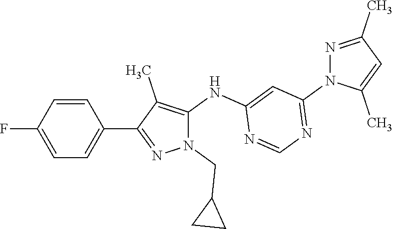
C1=CC(F)=CC=C1C1=NN(CC2CC2)C(NC2=CC(N3C(C)=CC(C)=N3)=NC=N2)=C1C
